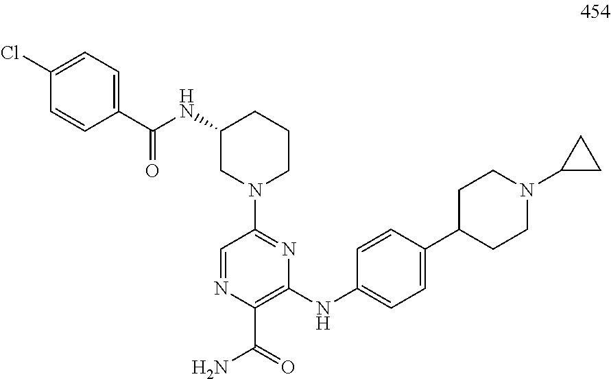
C1=NC(C(=O)N)=C(NC2=CC=C(C3CCN(C4CC4)CC3)C=C2)N=C1N1CCCC(NC(C2=CC=C(Cl)C=C2)=O)C1
